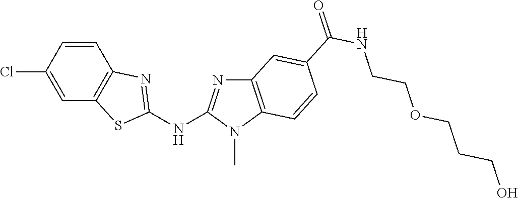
C1(Cl)=CC2=C(C=C1)N=C(NC1=NC3=C(N1C)C=CC(C(NCCOCCCO)=O)=C3)S2
